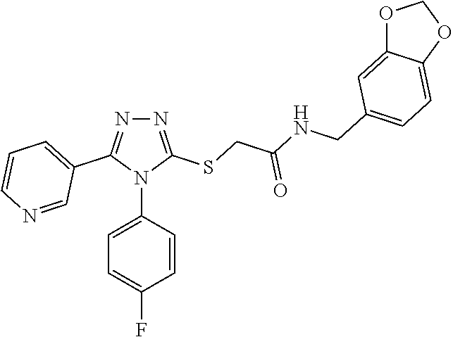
N1=C(SCC(=O)NCC2=CC=C3C(=C2)OCO3)N(C2=CC=C(F)C=C2)C(C2=CC=CN=C2)=N1
